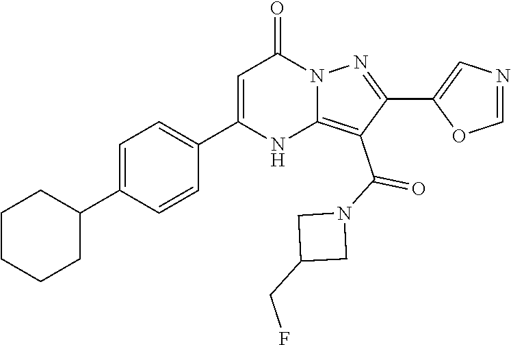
C1=C(C2CCCCC2)C=CC(C2=CC(=O)N3C(=C(C(N4CC(CF)C4)=O)C(C4=CN=CO4)=N3)N2)=C1
